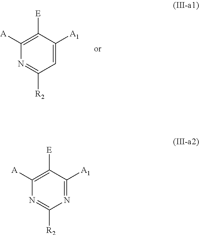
C1([E])=C([A])N=C([R2])C=C1[A1].C1([E])=C([A])N=C([R2])N=C1[A1]
